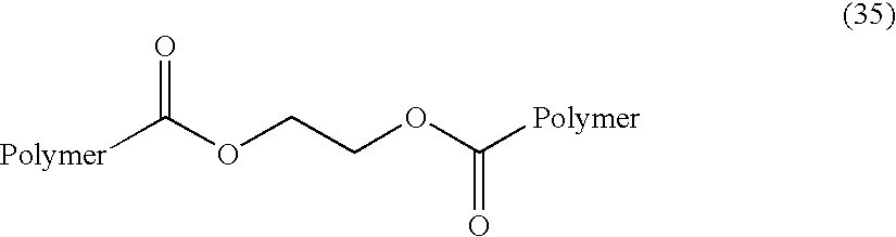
[Polymer]C(OCCOC(=O)[Polymer])=O
